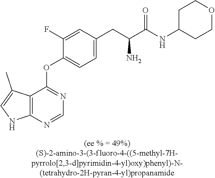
C1(F)=CC(CC(C(NC2CCOCC2)=O)N)=CC=C1OC1=NC=NC2=C1C(C)=CN2
